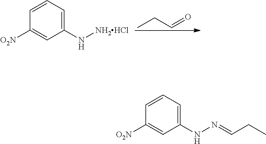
CCC=O.C1=CC=C(N[NH2HCl])C=C1[O2N].C1=CC=C(NN=CCC)C=C1[O2N]
